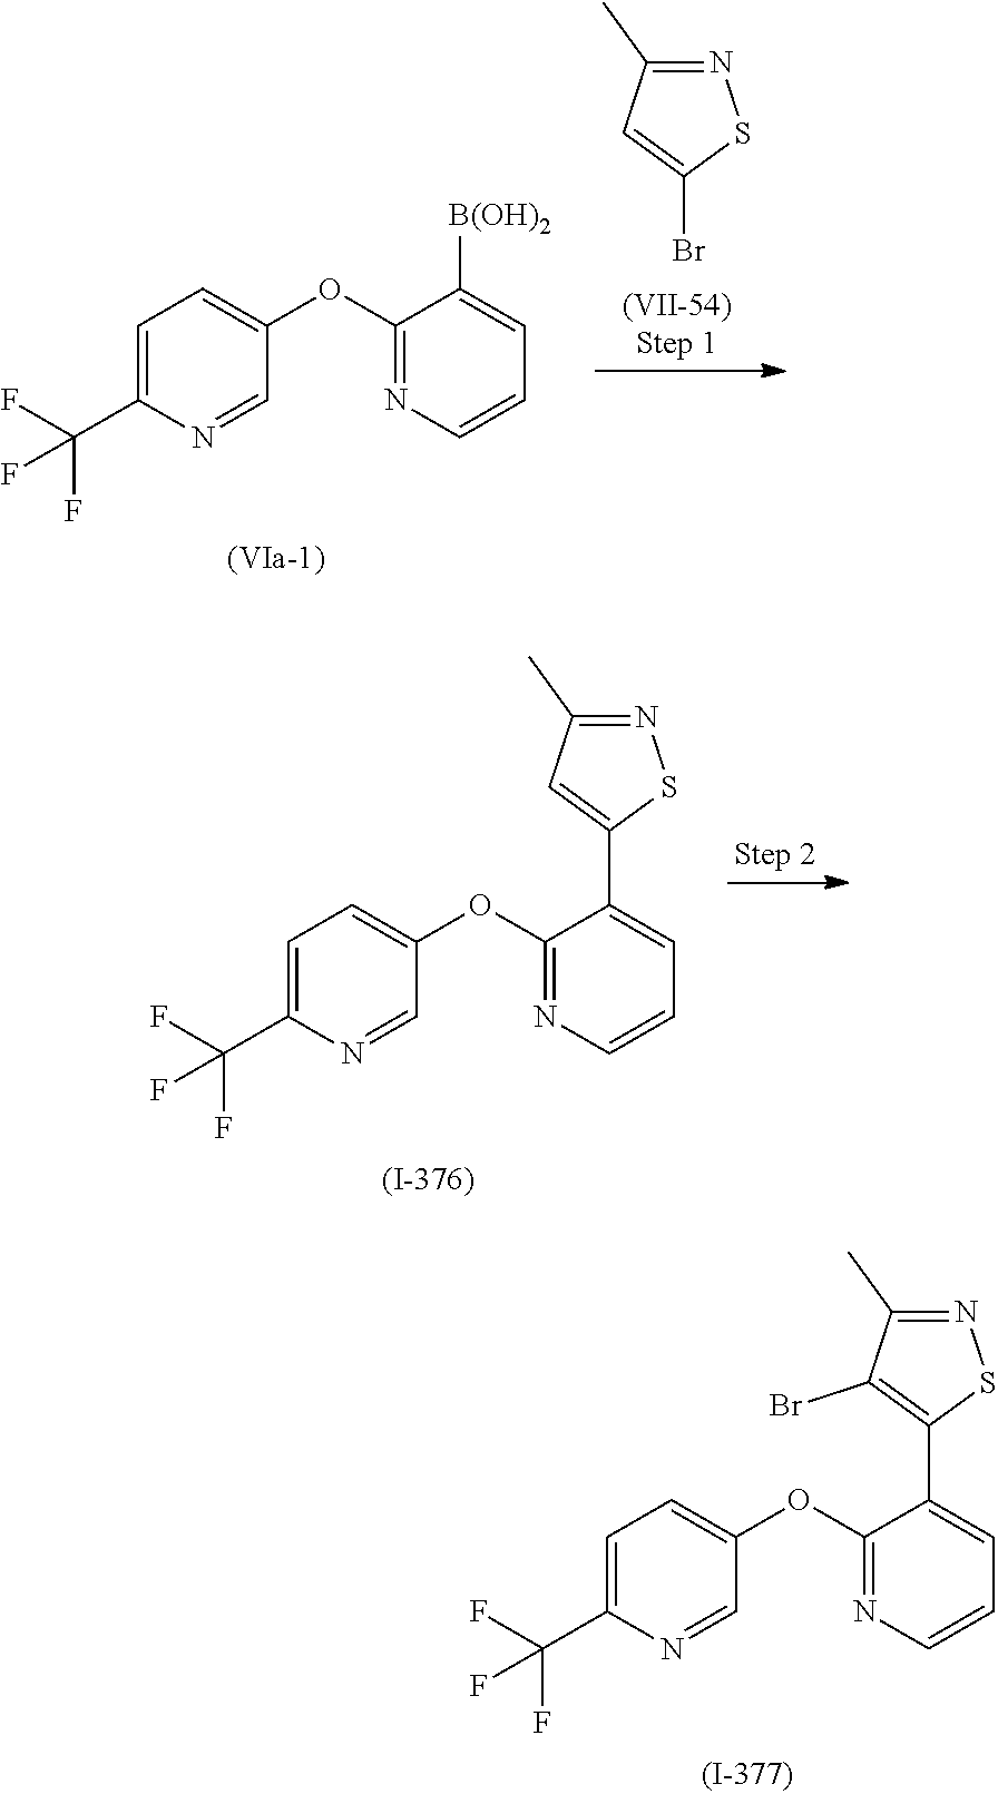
C1=C(C(F)(F)F)N=CC(OC2=NC=CC=C2[B(OH)2])=C1.N1=C(C)C=C(Br)S1.C1=C(C(F)(F)F)N=CC(OC2=NC=CC=C2C2=CC(C)=NS2)=C1.C1=C(C(F)(F)F)N=CC(OC2=NC=CC=C2C2=C(Br)C(C)=NS2)=C1
